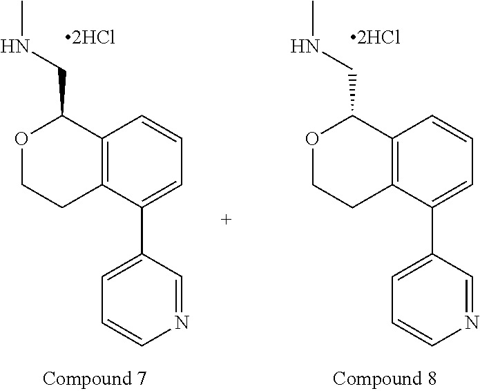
C12=C(C(C3=CC=CN=C3)=CC=C1)CCOC2CNC.C12=C(C(C3=CC=CN=C3)=CC=C1)CCOC2CNC
